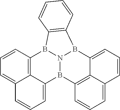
C1=CC2=C(B3N4B2C2=CC=CC5=CC=CC(=C25)B4C2=CC=CC4=CC=CC3=C42)C=C1
